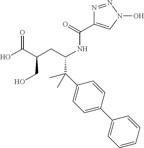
C1=CC=CC(C2=CC=C(C(C(CC(C(O)=O)CO)NC(C3=CN(O)N=N3)=O)(C)C)C=C2)=C1
